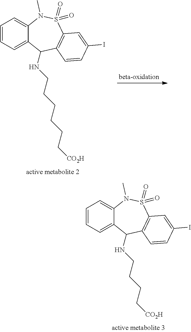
C1=CC=C2C(=C1)N(C)S(=O)(=O)C1=C(C2NCCCC[CO2H])C=CC(I)=C1.C1=CC=C2C(=C1)N(C)S(=O)(=O)C1=C(C2NCCCCCC[CO2H])C=CC(I)=C1
